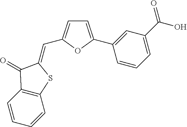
C1=CC2=C(C=C1)SC(=CC1=CC=C(C3=CC(C(O)=O)=CC=C3)O1)C2=O
